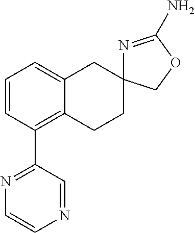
C1=CC(C2=NC=CN=C2)=C2C(=C1)CC1(CC2)N=C(N)OC1
